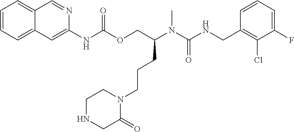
C1=CC(CNC(N(C)C(COC(NC2=CC3=CC=CC=C3C=N2)=O)CCCN2CCNCC2=O)=O)=C(Cl)C(F)=C1
